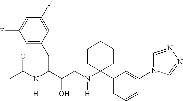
C1(F)=CC(F)=CC(CC(C(CN(C2(C3=CC=CC(N4C=NN=C4)=C3)CCCCC2)[H])O)N(C(C)=O)[H])=C1
